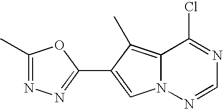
ClC1=NC=NN2C1=C(C)C(C1=NN=C(C)O1)=C2
